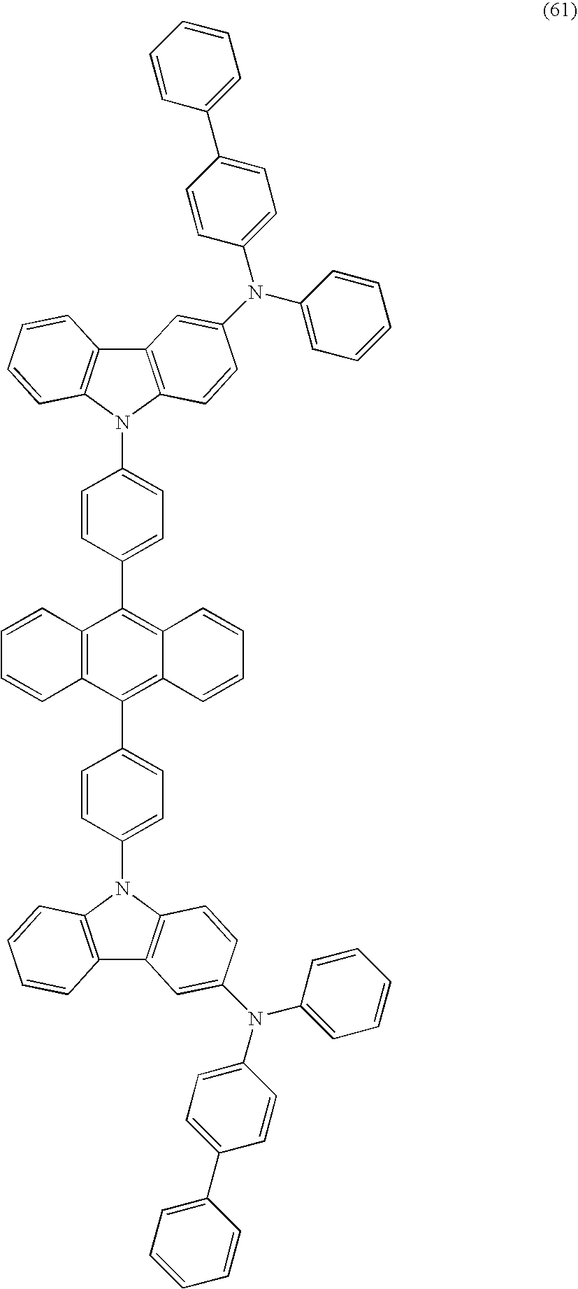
C12=C(N(C3=CC=C(C4=C5C(=C(C6=CC=C(N7C8=C(C9=C7C=CC=C9)C=C(N(C7=CC=C(C9=CC=CC=C9)C=C7)C7=CC=CC=C7)C=C8)C=C6)C6=C4C=CC=C6)C=CC=C5)C=C3)C3=C1C=C(N(C1=CC=C(C4=CC=CC=C4)C=C1)C1=CC=CC=C1)C=C3)C=CC=C2
